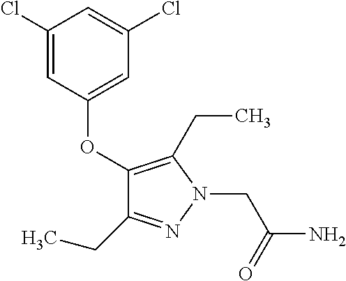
C1(OC2=CC(Cl)=CC(Cl)=C2)=C(CC)N(CC(=O)N)N=C1CC
